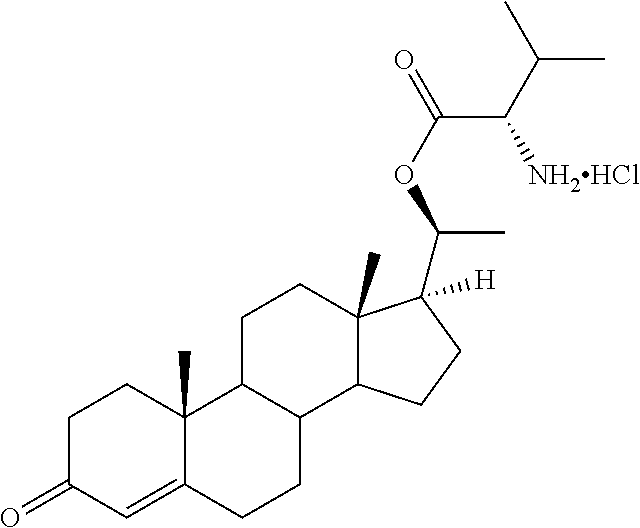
C1C(=O)C=C2C(C)(C1)C1C(CC2)C2C(C)(CC1)C([H])(C(C)OC(=O)C([NH2HCl])C(C)C)CC2
